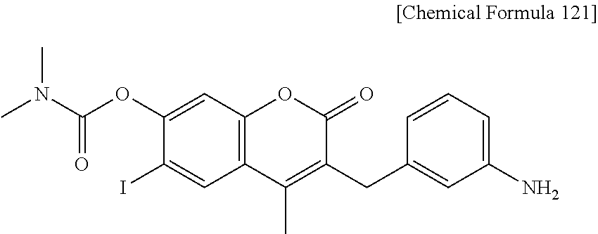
C1(I)=CC2=C(C=C1OC(N(C)C)=O)OC(=O)C(CC1=CC(N)=CC=C1)=C2C
